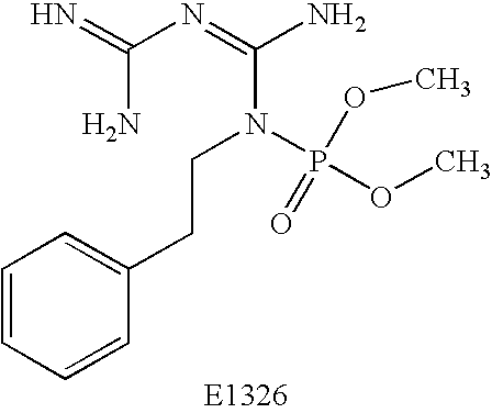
N=C(N=C(N)N(CCC1=CC=CC=C1)P(OC)(OC)=O)N
